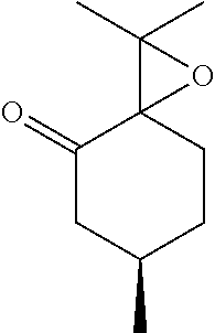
C1(=O)CC(C)CCC12C(C)(C)O2
